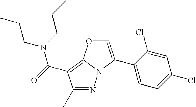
N1=C(C)C(C(=O)N(CCC)CCC)=C2N1C(C1=CC=C(Cl)C=C1Cl)=CO2
